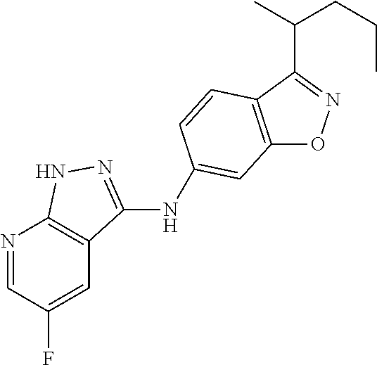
C12=C(C=CC(NC3=NNC4=C3C=C(F)C=N4)=C1)C(C(CCC)C)=NO2
